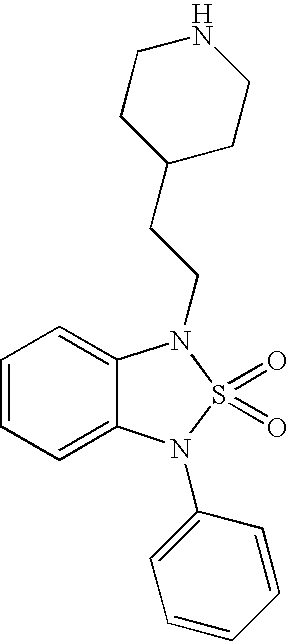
C1=CC=C2C(=C1)N(CCC1CCNCC1)S(=O)(=O)N2C1=CC=CC=C1
